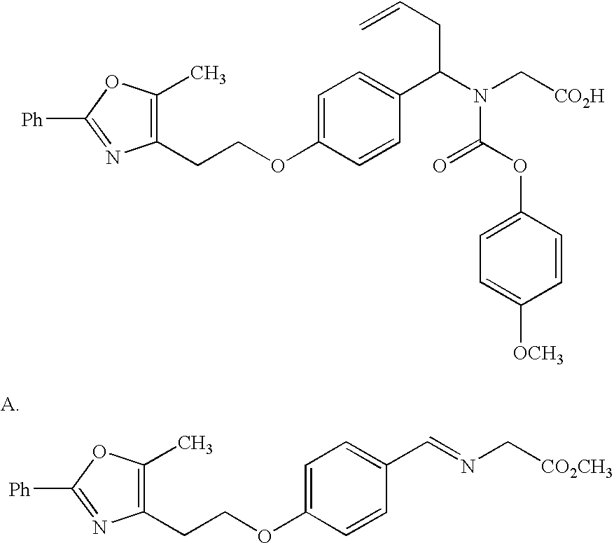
C1(CCOC2=CC=C(C=NC[CO2CH3])C=C2)=C(C)OC([Ph])=N1.C1(CCOC2=CC=C(C(N(C[CO2H])C(=O)OC3=CC=C([OCH3])C=C3)CC=C)C=C2)=C(C)OC([Ph])=N1
